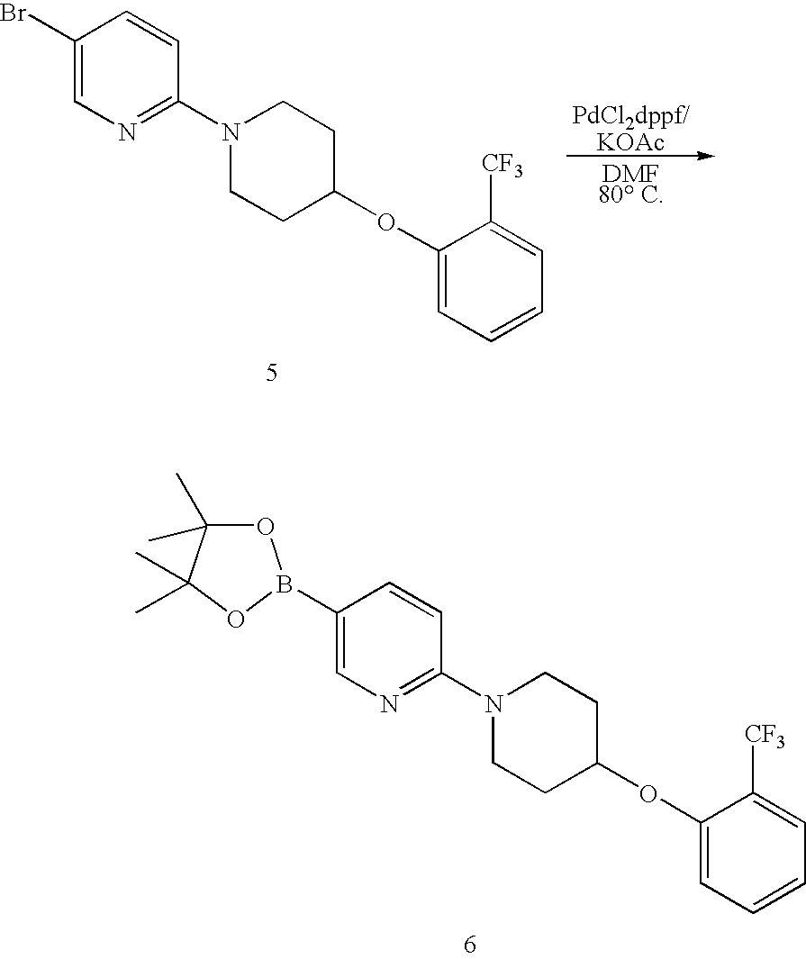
C1(Br)=CN=C(N2CCC(OC3=CC=CC=C3[CF3])CC2)C=C1.[PdCl2dppf/KOAc].[DMF80 C].C1(B2OC(C)(C)C(C)(C)O2)=CN=C(N2CCC(OC3=CC=CC=C3[CF3])CC2)C=C1
